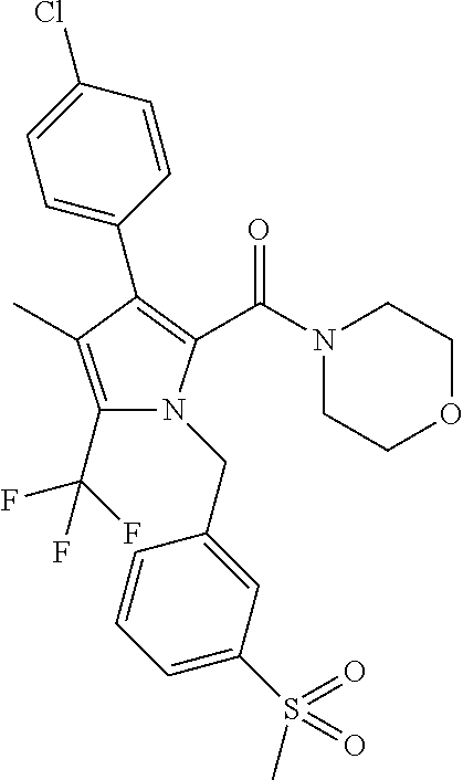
C1(C2=C(C(N3CCOCC3)=O)N(CC3=CC(S(C)(=O)=O)=CC=C3)C(C(F)(F)F)=C2C)=CC=C(Cl)C=C1
